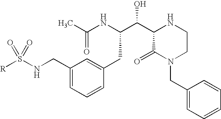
C1=C(CC(C(C2C(=O)N(CC3=CC=CC=C3)CCN2)O)NC(C)=O)C=CC=C1CNS([R])(=O)=O
